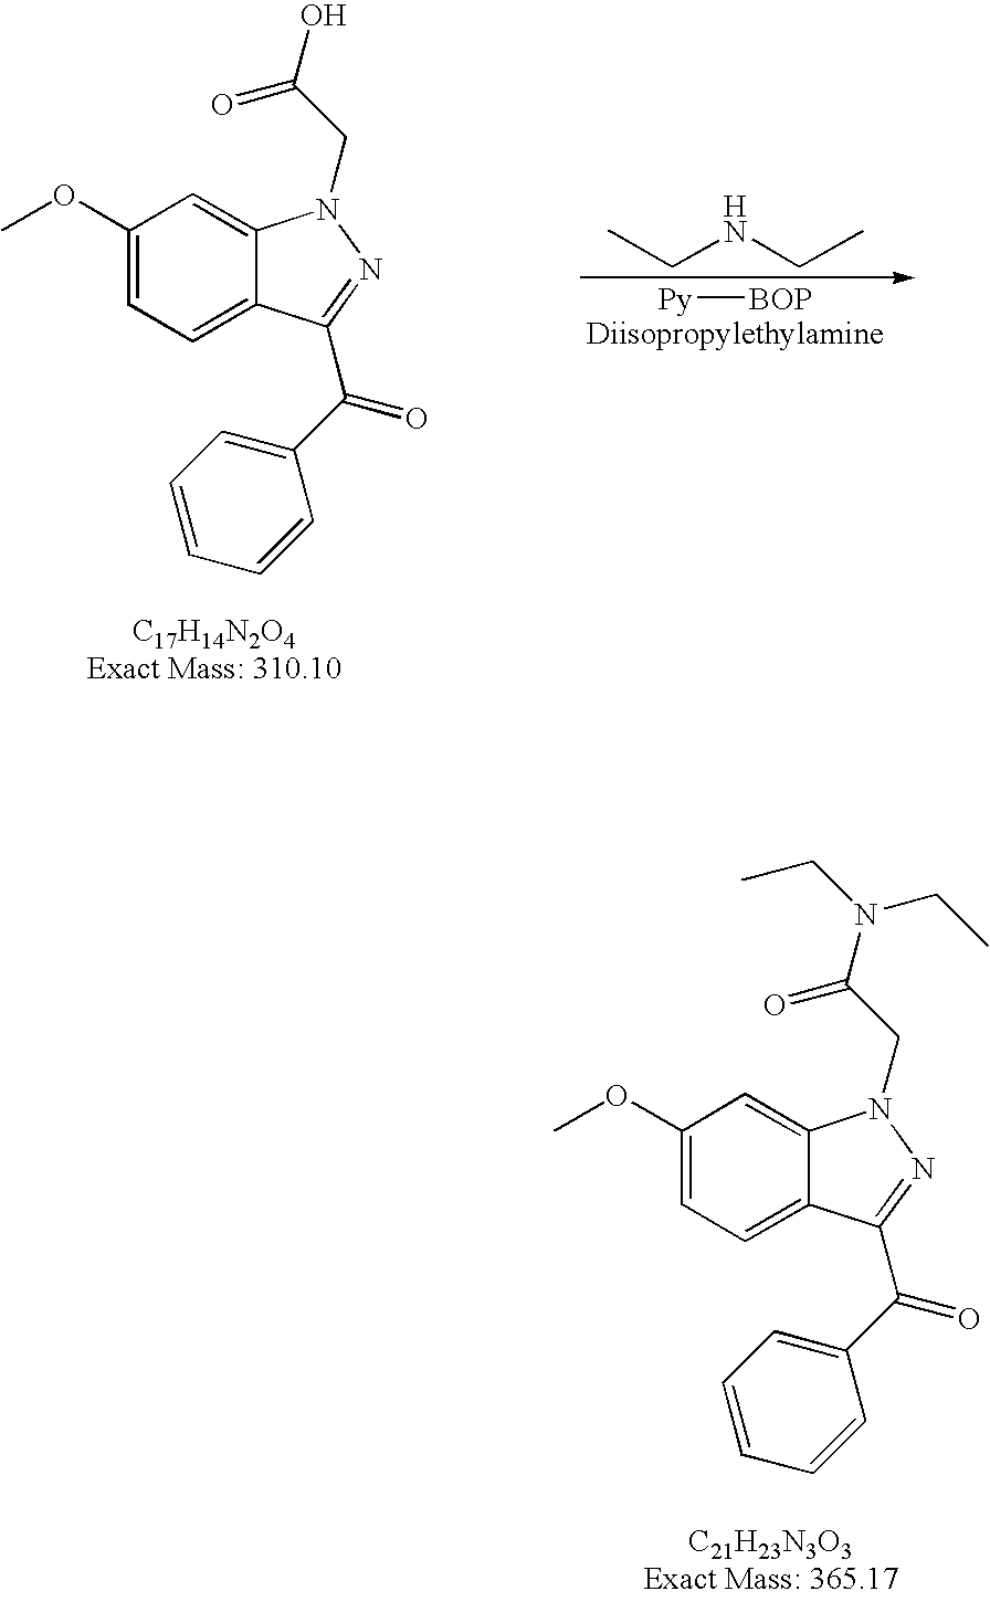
[Py][BOP].C1(OC)=CC=C2C(=C1)N(CC(O)=O)N=C2C(C1=CC=CC=C1)=O.CCNCC.C1(OC)=CC=C2C(=C1)N(CC(=O)N(CC)CC)N=C2C(C1=CC=CC=C1)=O
